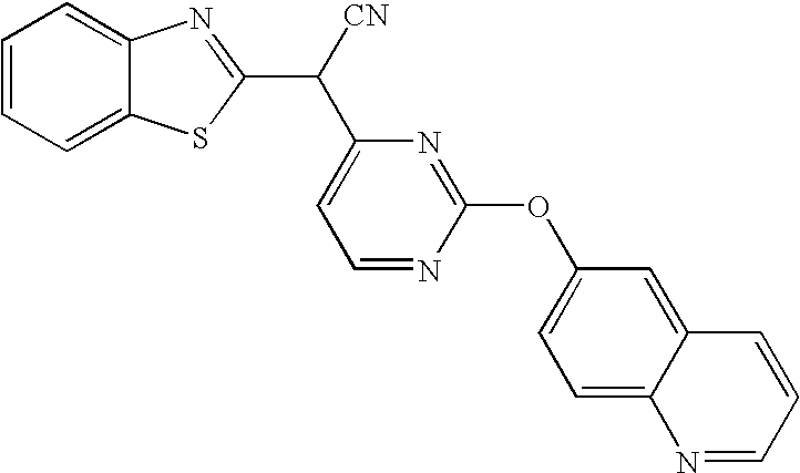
C1=CC=C2C(=C1)N=C(C([CN])C1=CC=NC(OC3=CC=C4C(=C3)C=CC=N4)=N1)S2
